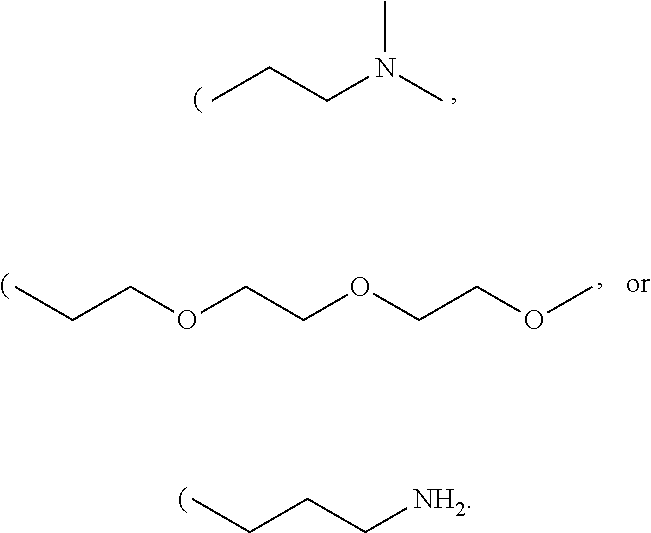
CN(C)CCC.C(CCC)[NH2].CCCOCCOCCOC
